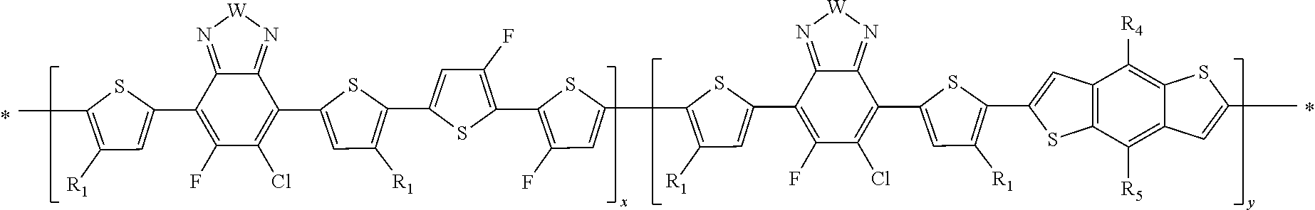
C1(C2=C(F)C(Cl)=C(C3=CC([R1])=C(C4=CC(F)=C(C5=C(F)C=C(C6=C([R1])C=C(C7=C(F)C(Cl)=C(C8=CC([R1])=C(C9=CC%10=C(C([R5])=C%11C(=C%10[R4])SC(C)=C%11)S9)S8)C8=N[W]N=C78)S6)S5)S4)S3)C3=N[W]N=C23)=CC([R1])=C(C)S1
